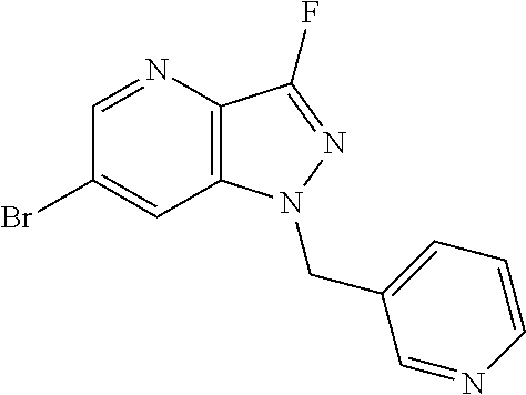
C1(Br)=CC2=C(C(F)=NN2CC2=CC=CN=C2)N=C1
